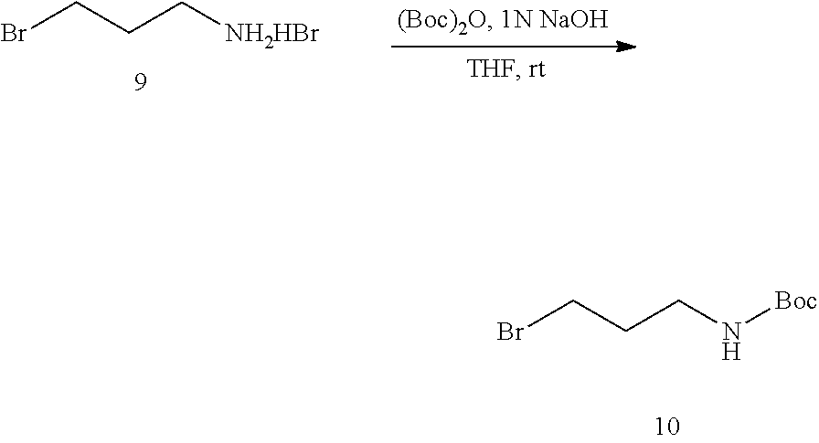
BrCCCN[Boc].BrCCC[NH2HBr]
